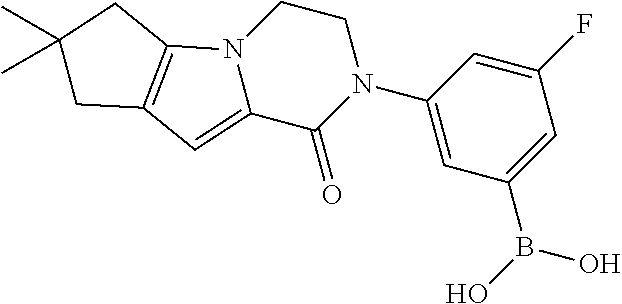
C1(F)=CC(N2CCN3C(=CC4=C3CC(C)(C)C4)C2=O)=CC(B(O)O)=C1
